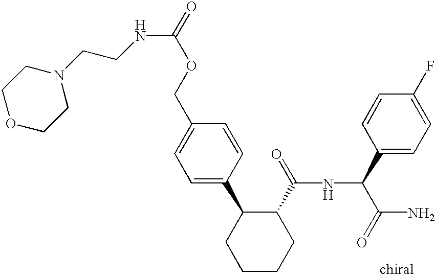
C1=C(C2CCCCC2C(=O)NC(C(N)=O)C2=CC=C(F)C=C2)C=CC(COC(=O)NCCN2CCOCC2)=C1
